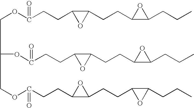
C(OC(CCC1OC1CCC1C(CCC)O1)=O)C(OC(CCC1OC1CCC1C(CCC)O1)=O)COC(CCC1C(CCC2OC2CCC)O1)=O
